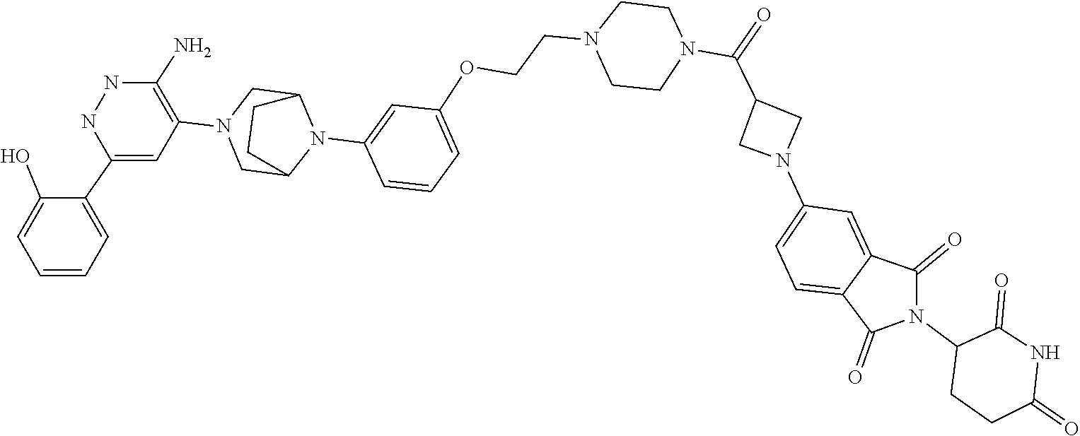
N1C(N)=C(N2CC3N(C4=CC(OCCN5CCN(C(C6CN(C7=CC=C8C(=O)N(C9CCC(=O)NC9=O)C(=O)C8=C7)C6)=O)CC5)=CC=C4)C(C2)CC3)C=C(C2=CC=CC=C2O)N1
